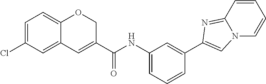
C1=C(Cl)C=C2C(=C1)OCC(C(NC1=CC=CC(C3=CN4C(=N3)C=CC=C4)=C1)=O)=C2
